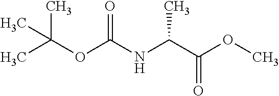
CC(OC(NC(C(OC)=O)C)=O)(C)C
